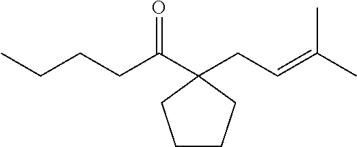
C(C1(CC=C(C)C)CCCC1)(CCCC)=O
